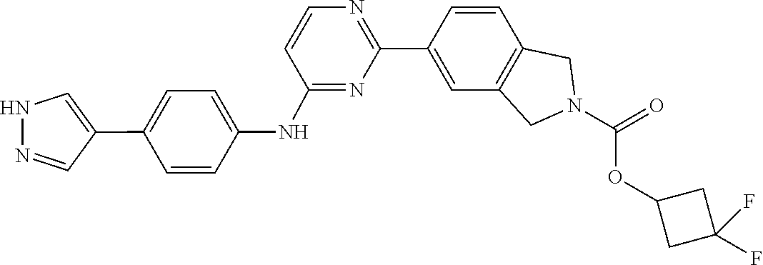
O=C(N1CC2=C(C=CC(C3=NC=CC(NC4=CC=C(C5=CNN=C5)C=C4)=N3)=C2)C1)OC1CC(F)(F)C1
